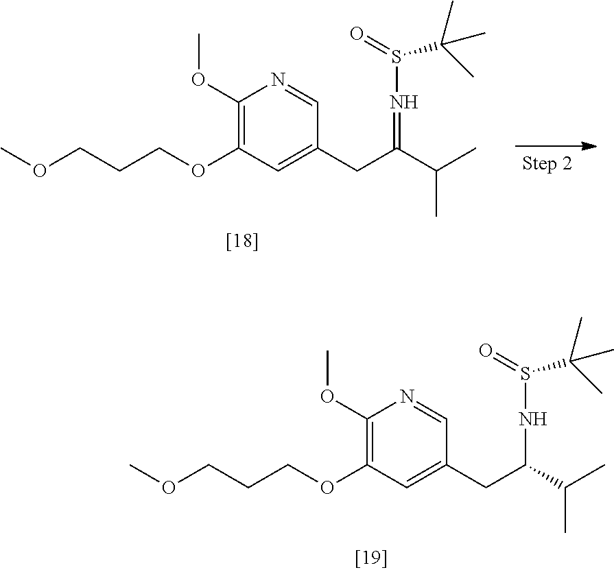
C1(OC)=C(OCCCOC)C=C(CC(C(C)C)=NS(C(C)(C)C)=O)C=N1.C1(OC)=C(OCCCOC)C=C(CC(C(C)C)NS(C(C)(C)C)=O)C=N1
